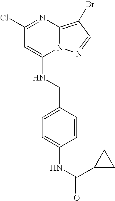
C1(Cl)=NC2=C(Br)C=NN2C(NCC2=CC=C(NC(C3CC3)=O)C=C2)=C1
